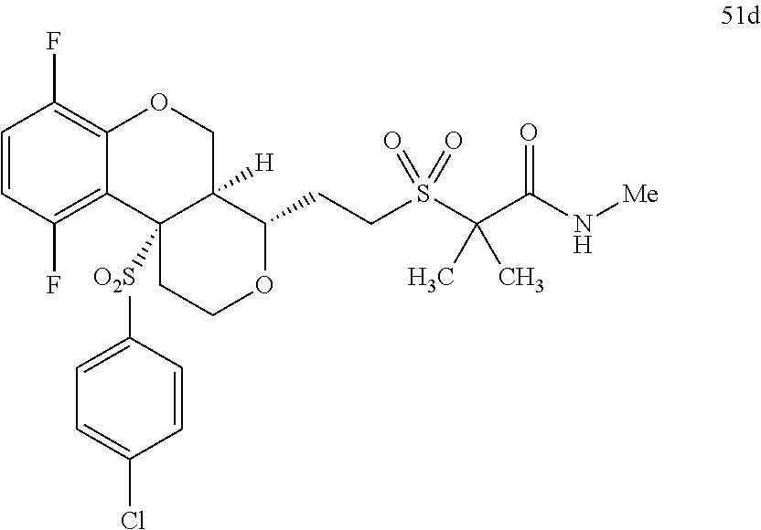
C1=CC(F)=C2C(=C1F)OCC1([H])C2([O2S]C2=CC=C(Cl)C=C2)CCOC1CCS(C(C(N[Me])=O)(C)C)(=O)=O
